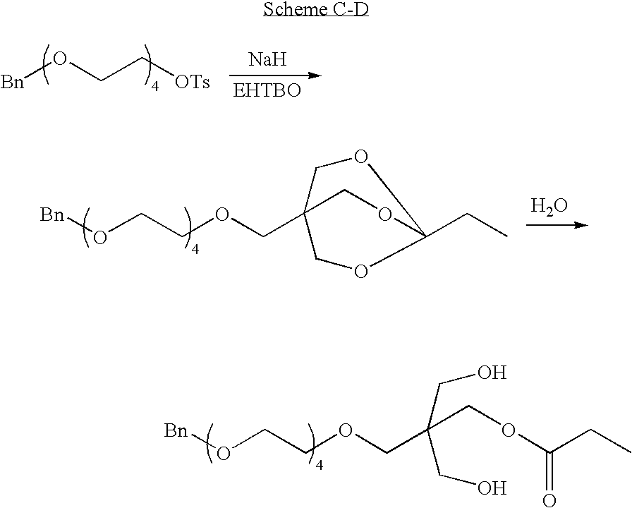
[Bn]OCCOCC(COC(CC)=O)(CO)CO.[Bn]OCC[OTs].[Na].[Bn]OCCOCC12COC(CC)(OC1)OC2.O
